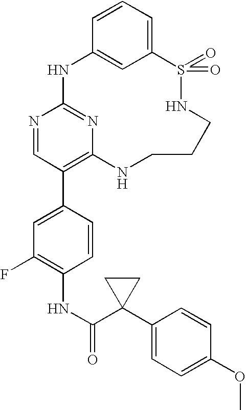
C12=CC=CC(=C1)NC1=NC(=C(C3=CC(F)=C(NC(=O)C4(C5=CC=C(OC)C=C5)CC4)C=C3)C=N1)NCCCNS2(=O)=O
